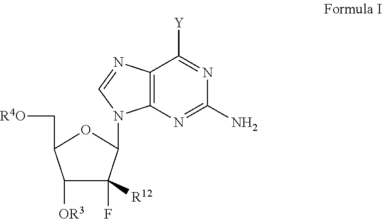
C1([OR3])C(F)([R12])C(N2C3=C(N=C2)C([Y])=NC(N)=N3)OC1C[R4O]
